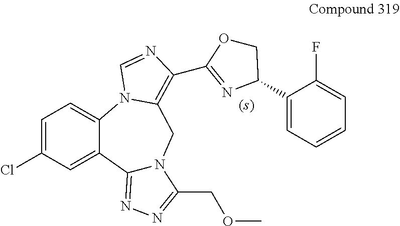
C12=NN=C(COC)N1CC1=C(C3=NC(C4=CC=CC=C4F)CO3)N=CN1C1=CC=C(Cl)C=C21
